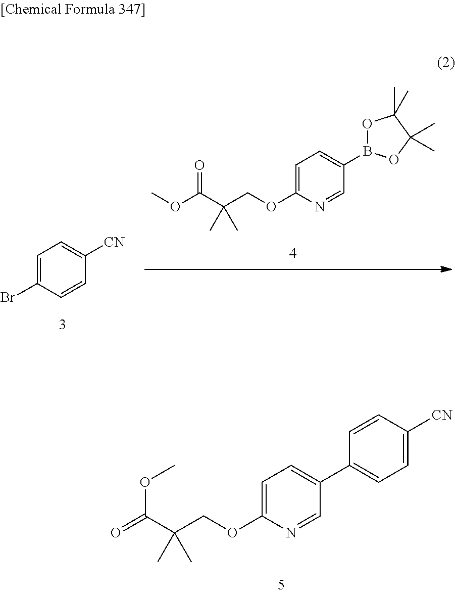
C1(C2=CC=C(OCC(C(OC)=O)(C)C)N=C2)=CC=C([CN])C=C1.C1=C(Br)C=CC([CN])=C1.O1B(C2=CC=C(OCC(C(OC)=O)(C)C)N=C2)OC(C)(C)C1(C)C
